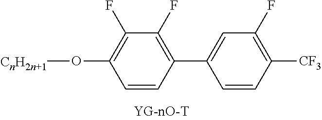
C1(O[CnH2n+1])=C(F)C(F)=C(C2=CC(F)=C([CF3])C=C2)C=C1
